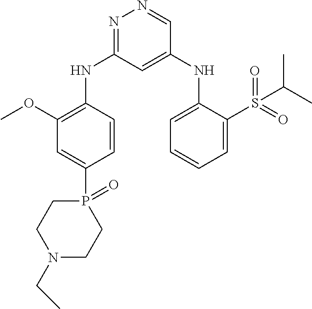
N1=C(NC2=C(OC)C=C(P3(=O)CCN(CC)CC3)C=C2)C=C(NC2=CC=CC=C2S(C(C)C)(=O)=O)C=N1
